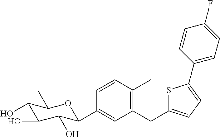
C1=CC(C)=C(CC2=CC=C(C3=CC=C(F)C=C3)S2)C=C1C1C(O)C(O)C(O)C(C)O1
